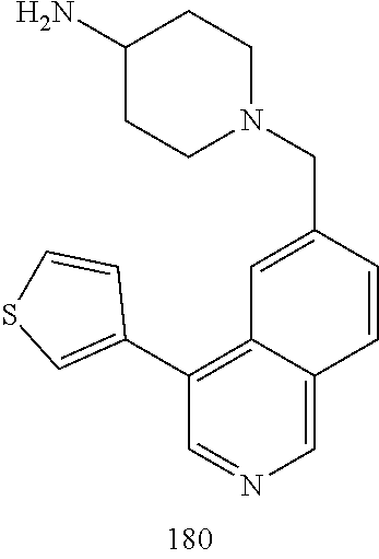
N1(CC2=CC3=C(C4=CSC=C4)C=NC=C3C=C2)CCC(N)CC1
